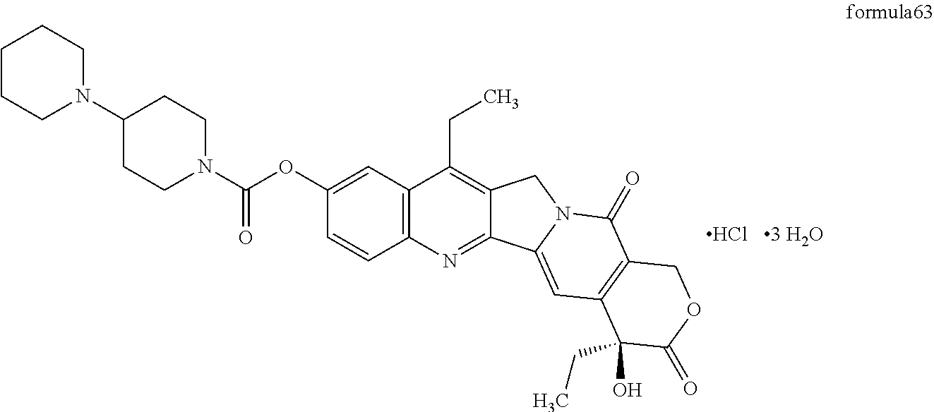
C1=CC2=C(C=C1OC(N1CCC(N3CCCCC3)CC1)=O)C(CC)=C1C(=N2)C2=CC3=C(C(=O)N2C1)COC(=O)C3(CC)O.Cl.[3 H2O]
